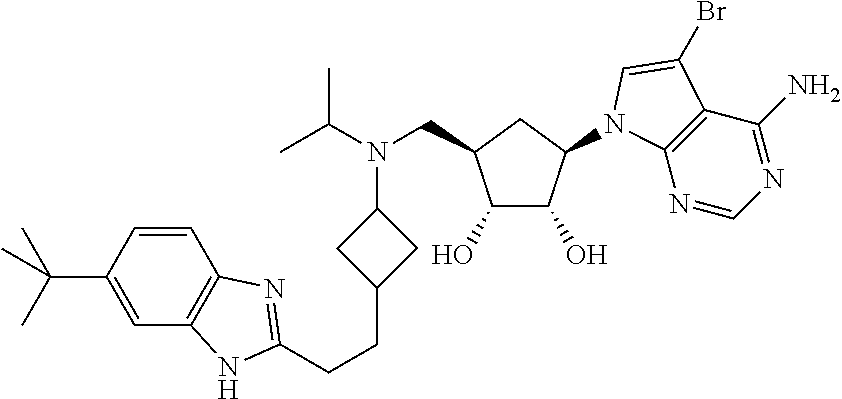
C1=CC(C(C)(C)C)=CC2=C1N=C(CCC1CC(N(C(C)C)CC3CC(N4C5=C(C(N)=NC=N5)C(Br)=C4)C(O)C3O)C1)N2
